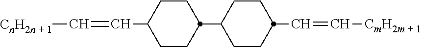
C1CC(C2CCC(C=C[CmH2m + 1])CC2)CCC1C=C[CnH2n + 1]
